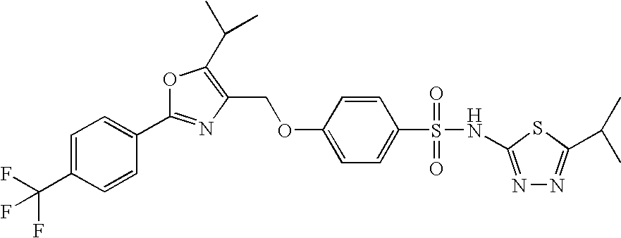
C1=CC(OCC2=C(C(C)C)OC(C3=CC=C(C(F)(F)F)C=C3)=N2)=CC=C1S(=O)(=O)NC1=NN=C(C(C)C)S1
